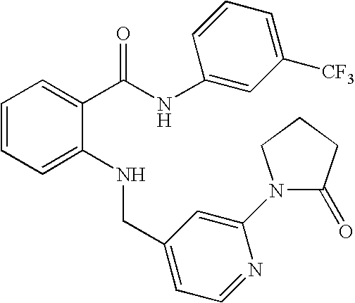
C1=CC=C(NCC2=CC=NC(N3C(=O)CCC3)=C2)C(C(NC2=CC([CF3])=CC=C2)=O)=C1
